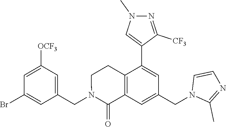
C1(CN2C(=O)C3=C(CC2)C(C2=CN(C)N=C2[CF3])=CC(CN2C(C)=NC=C2)=C3)=CC([OCF3])=CC(Br)=C1
